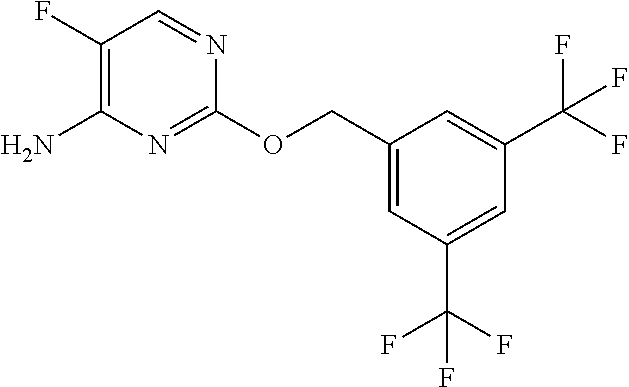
C1(F)=C(N)N=C(OCC2=CC(C(F)(F)F)=CC(C(F)(F)F)=C2)N=C1
